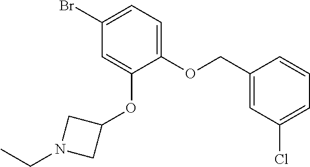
C1(OCC2=CC(Cl)=CC=C2)=CC=C(Br)C=C1OC1CN(CC)C1
